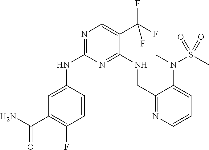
C1=CC(NC2=NC=C(C(F)(F)F)C(NCC3=NC=CC=C3N(S(C)(=O)=O)C)=N2)=CC(C(N)=O)=C1F
